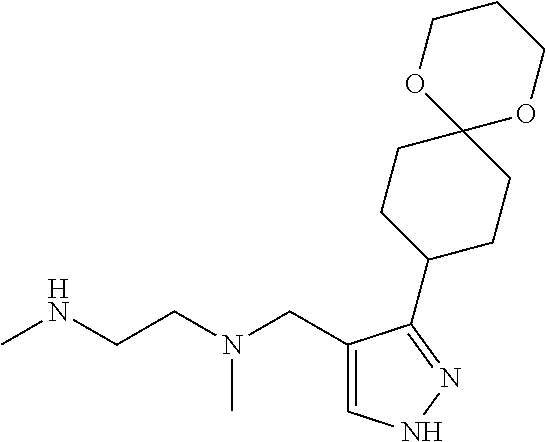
CNCCN(CC1=CNN=C1C1CCC2(CC1)OCCCO2)C
